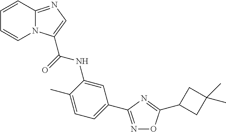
C1=CC2=NC=C(C(=O)NC3=CC(C4=NOC(C5CC(C)(C)C5)=N4)=CC=C3C)N2C=C1
